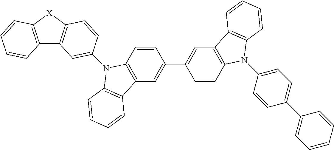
C12=C([X]C3=C1C=C(N1C4=C(C=C(C5=CC6=C(C=C5)N(C5=CC=C(C7=CC=CC=C7)C=C5)C5=C6C=CC=C5)C=C4)C4=C1C=CC=C4)C=C3)C=CC=C2
